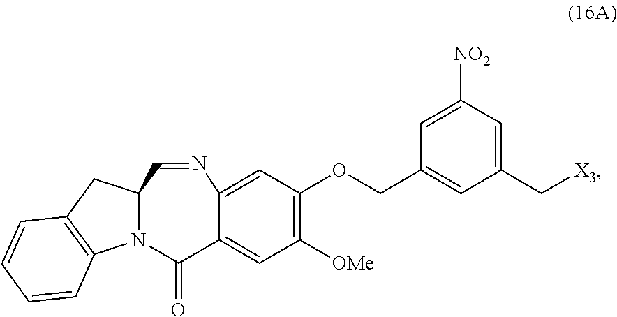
C1(C[X3])=CC([NO2])=CC(COC2=C([OMe])C=C3C(=C2)N=CC2N(C3=O)C3=C(C2)C=CC=C3)=C1
